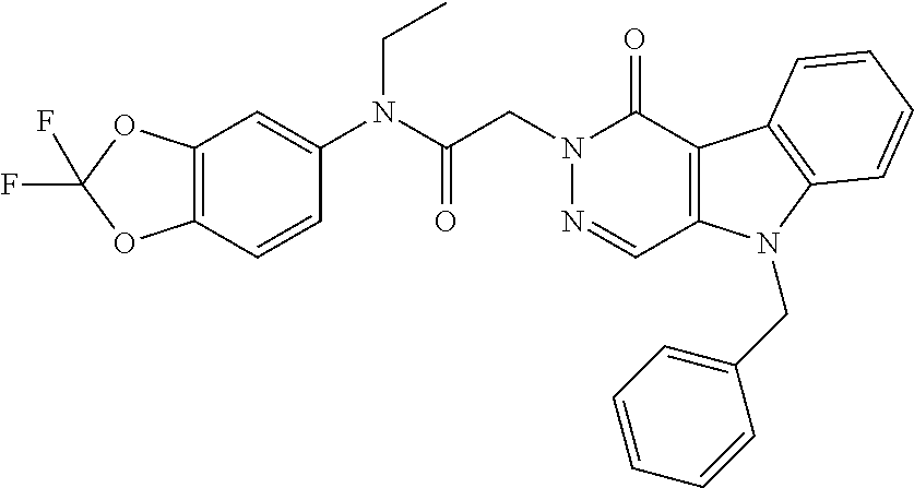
C12=C(C(=O)N(CC(=O)N(C3=CC4=C(C=C3)OC(F)(F)O4)CC)N=C1)C1=C(N2CC2=CC=CC=C2)C=CC=C1
